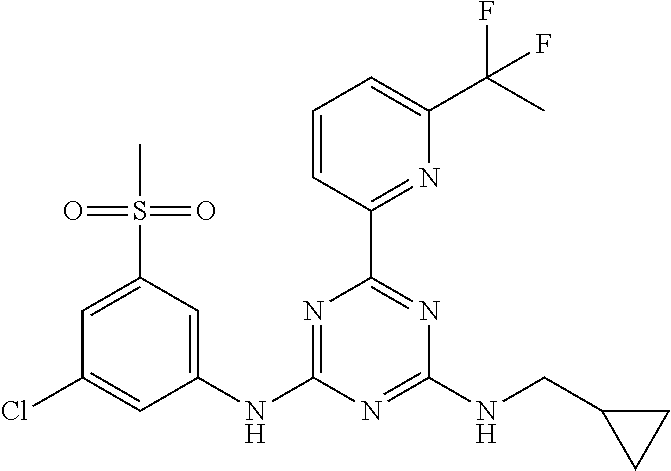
C1(NC2=NC(C3=NC(C(C)(F)F)=CC=C3)=NC(NCC3CC3)=N2)=CC(S(C)(=O)=O)=CC(Cl)=C1
